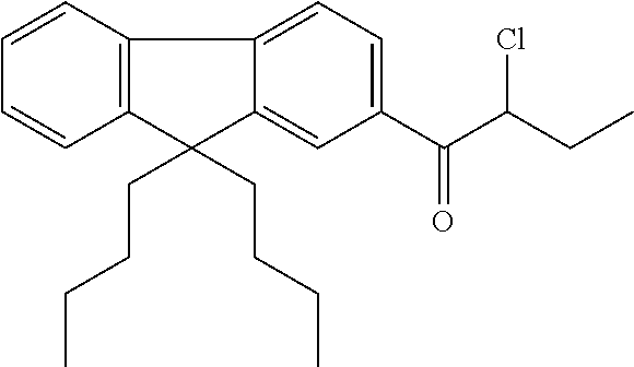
C1=CC2=C(C=C1)C1=CC=C(C(=O)C(CC)Cl)C=C1C2(CCCC)CCCC
